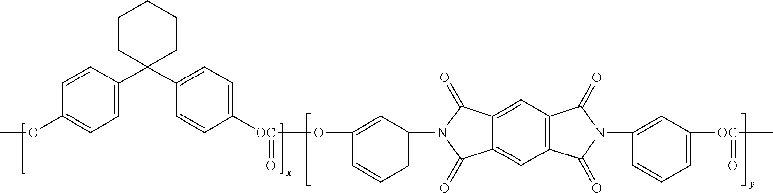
COC1=CC=C(C2(C3=CC=C([OC](=O)OC4=CC(N5C(=O)C6=CC7=C(C=C6C5=O)C(=O)N(C5=CC([OC](C)=O)=CC=C5)C7=O)=CC=C4)C=C3)CCCCC2)C=C1
